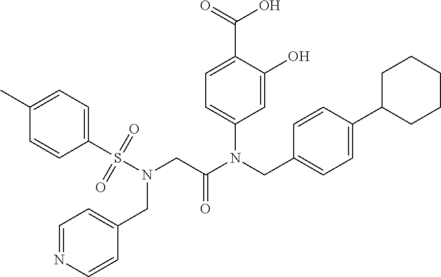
C1=C(O)C(C(=O)O)=CC=C1N(CC1=CC=C(C2CCCCC2)C=C1)C(CN(S(C1=CC=C(C)C=C1)(=O)=O)CC1=CC=NC=C1)=O
